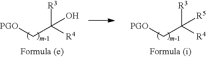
[PGO]CC([R4])([R3])O.[PGO]CC([R4])([R3])[R5]
